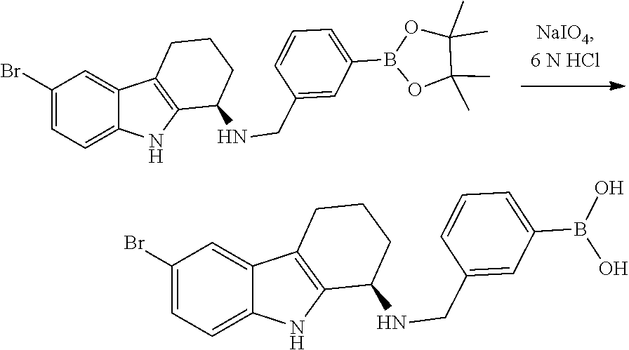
O1B(C2=CC=CC(CNC3CCCC4=C3NC3=CC=C(Br)C=C43)=C2)OC(C)(C)C1(C)C.OB(O)C1=CC=CC(CNC2CCCC3=C2NC2=CC=C(Br)C=C23)=C1
